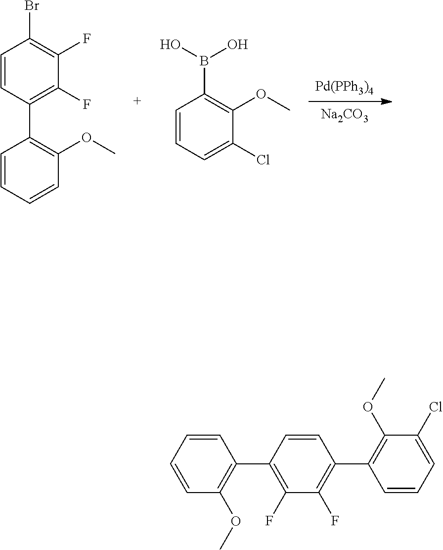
[Pd(PPh3)4].[Na2CO3].C1=CC=C(Cl)C(OC)=C1B(O)O.C1=CC(C2=C(OC)C=CC=C2)=C(F)C(F)=C1Br.C1=CC(C2=C(OC)C(Cl)=CC=C2)=C(F)C(F)=C1C1=C(OC)C=CC=C1
